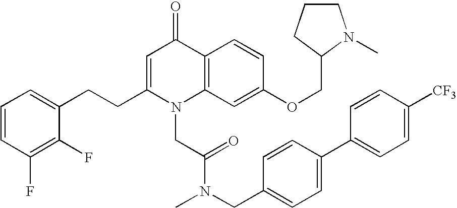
C1=CC(F)=C(F)C(CCC2=CC(=O)C3=C(N2CC(N(CC2=CC=C(C4=CC=C([CF3])C=C4)C=C2)C)=O)C=C(OCC2CCCN2C)C=C3)=C1
